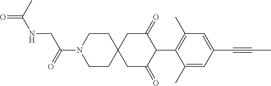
C1CN(C(=O)CNC(=O)C)CCC12CC(=O)C(C1=C(C)C=C(C#CC)C=C1C)C(=O)C2
